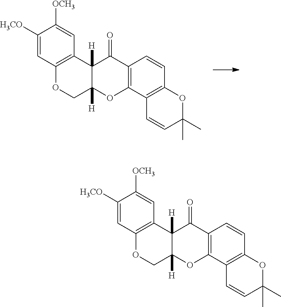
C1([H3CO])=CC2=C(C=C1[OCH3])C1([H])C([H])(CO2)OC2=C(C1=O)C=CC1=C2C=CC(C)(C)O1.C1([H3CO])=CC2=C(C=C1[OCH3])C1([H])C([H])(CO2)OC2=C(C1=O)C=CC1=C2C=CC(C)(C)O1
